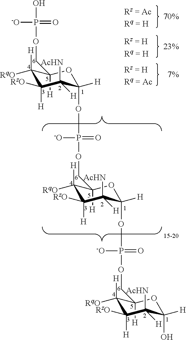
C1(COP(=O)([-O])O)([H])C([H])([RqO])C([RzO])([H])C([AcHN])([H])C([H])(OP(=O)([-O])OCC2([H])C([H])([RqO])C([RzO])([H])C([AcHN])([H])C([H])(OP(=O)([-O])OCC3([H])C([H])([RqO])C([RzO])([H])C([AcHN])([H])C([H])(O)O3)O2)O1
